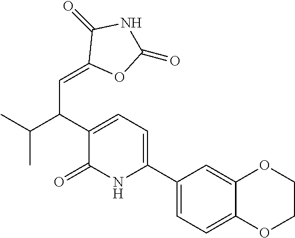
C1(C2=CC=C(C(C(C)C)C=C3OC(=O)NC3=O)C(=O)N2)=CC=C2C(=C1)OCCO2
